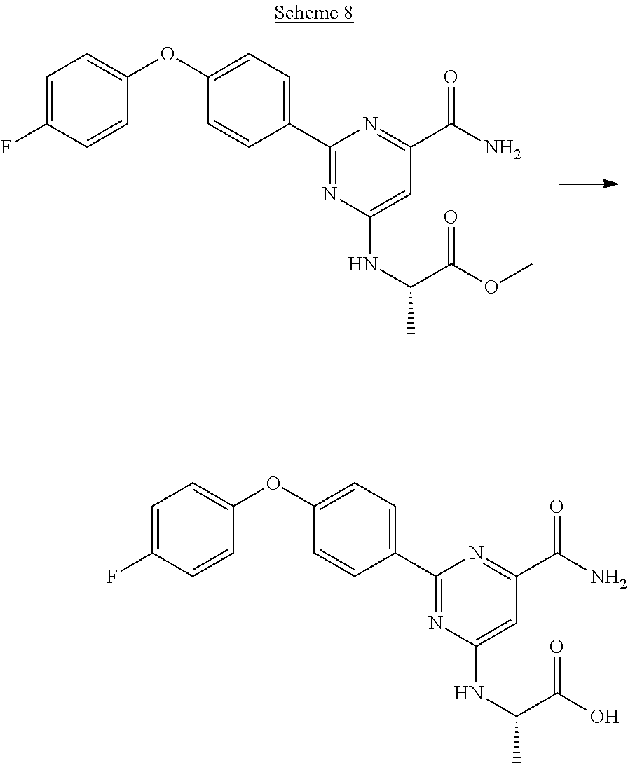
C1(C2=CC=C(OC3=CC=C(F)C=C3)C=C2)=NC(NC(C)C(OC)=O)=CC(C(N)=O)=N1.C1(C2=CC=C(OC3=CC=C(F)C=C3)C=C2)=NC(NC(C)C(O)=O)=CC(C(N)=O)=N1
